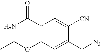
C1(C(N)=O)=C(OCC)C=C(C[N3])C([CN])=C1
